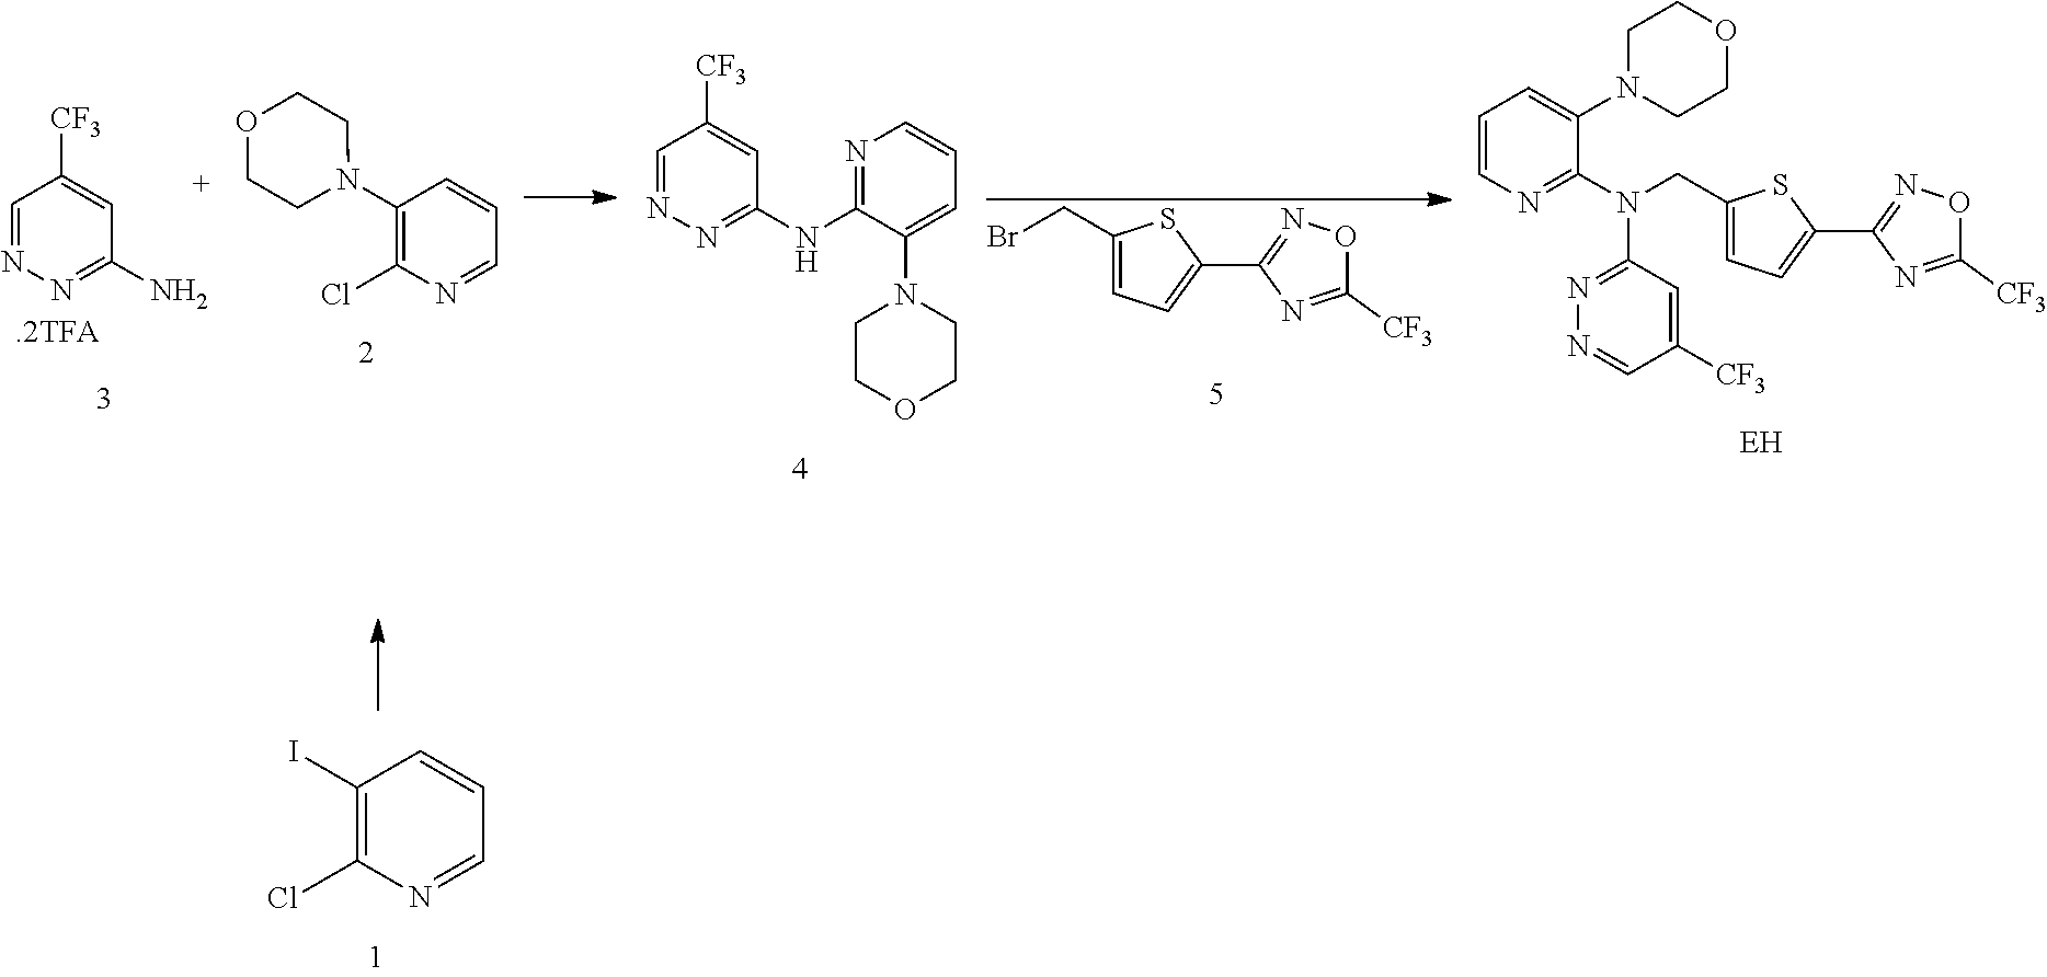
BrCC1=CC=C(C2=NOC([CF3])=N2)S1.N(CC1=CC=C(C2=NOC([CF3])=N2)S1)(C1=NC=CC=C1N1CCOCC1)C1=NN=CC([CF3])=C1.C1(N2CCOCC2)=C(Cl)N=CC=C1.C1=NN=C(N)C=C1[CF3].C1=NN=C(NC2=NC=CC=C2N2CCOCC2)C=C1[CF3].C1(I)=C(Cl)N=CC=C1
